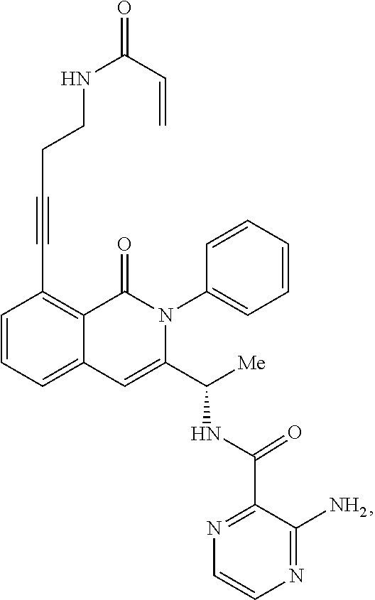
C1=CC=C2C(=C1C#CCCNC(C=C)=O)C(=O)N(C1=CC=CC=C1)C(C([Me])NC(C1=NC=CN=C1N)=O)=C2
